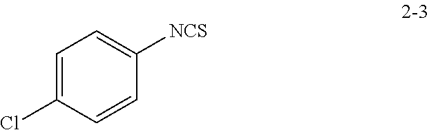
C1=C(Cl)C=CC([NCS])=C1
